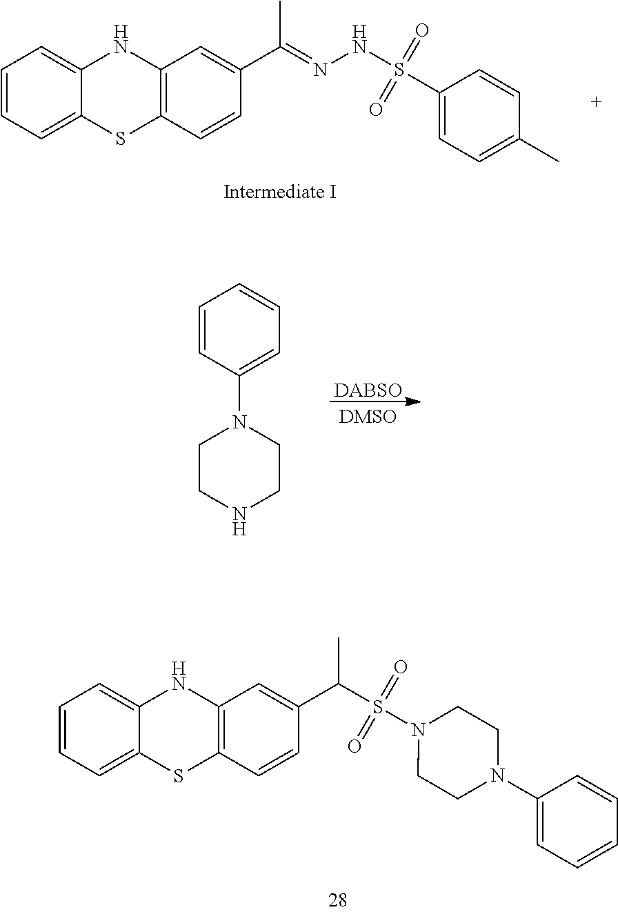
C1=CC=C2C(=C1)NC1=C(S2)C=CC(C(=NNS(=O)(=O)C2=CC=C(C)C=C2)C)=C1.[DABSO].N1(C2=CC=CC=C2)CCNCC1.C1=CC=C2C(=C1)NC1=C(S2)C=CC(C(C)S(=O)(=O)N2CCN(C3=CC=CC=C3)CC2)=C1
